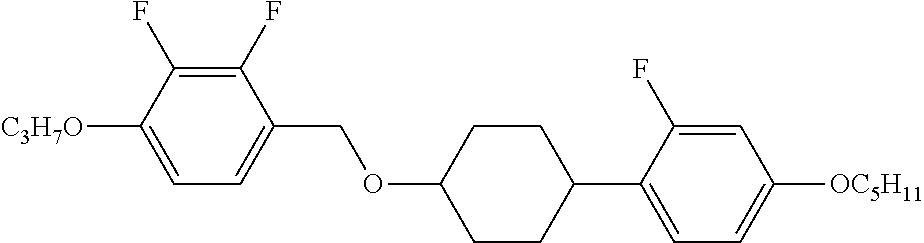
C1(F)=C(F)C([C3H7O])=CC=C1COC1CCC(C2=CC=C([OC5H11])C=C2F)CC1
